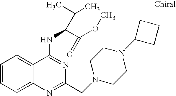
C1=CC=C2C(=C1)C(NC(C(OC)=O)C(C)C)=NC(CN1CCN(C3CCC3)CC1)=N2
